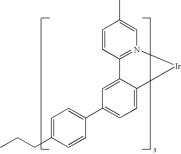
C1=C(CCC)C=CC(C2=CC=C3C(=C2)C2=N(C=C(C)C=C2)[Ir]3)=C1
